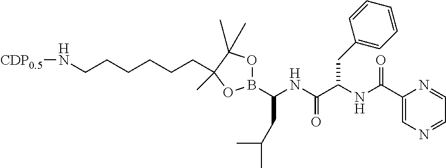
[CDP0.5]NCCCCCCC1(C)C(C)(C)OB(C(NC(C(NC(C2=CN=CC=N2)=O)CC2=CC=CC=C2)=O)CC(C)C)O1
